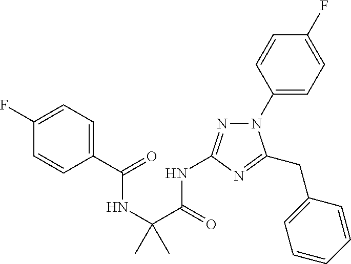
N1(C2=CC=C(F)C=C2)N=C(NC(C(NC(C2=CC=C(F)C=C2)=O)(C)C)=O)N=C1CC1=CC=CC=C1
